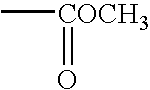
C[COCH3]=O
